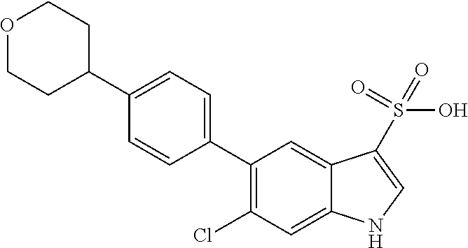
C1(C2=CC=C(C3CCOCC3)C=C2)=C(Cl)C=C2C(=C1)C(S(=O)(=O)O)=CN2
